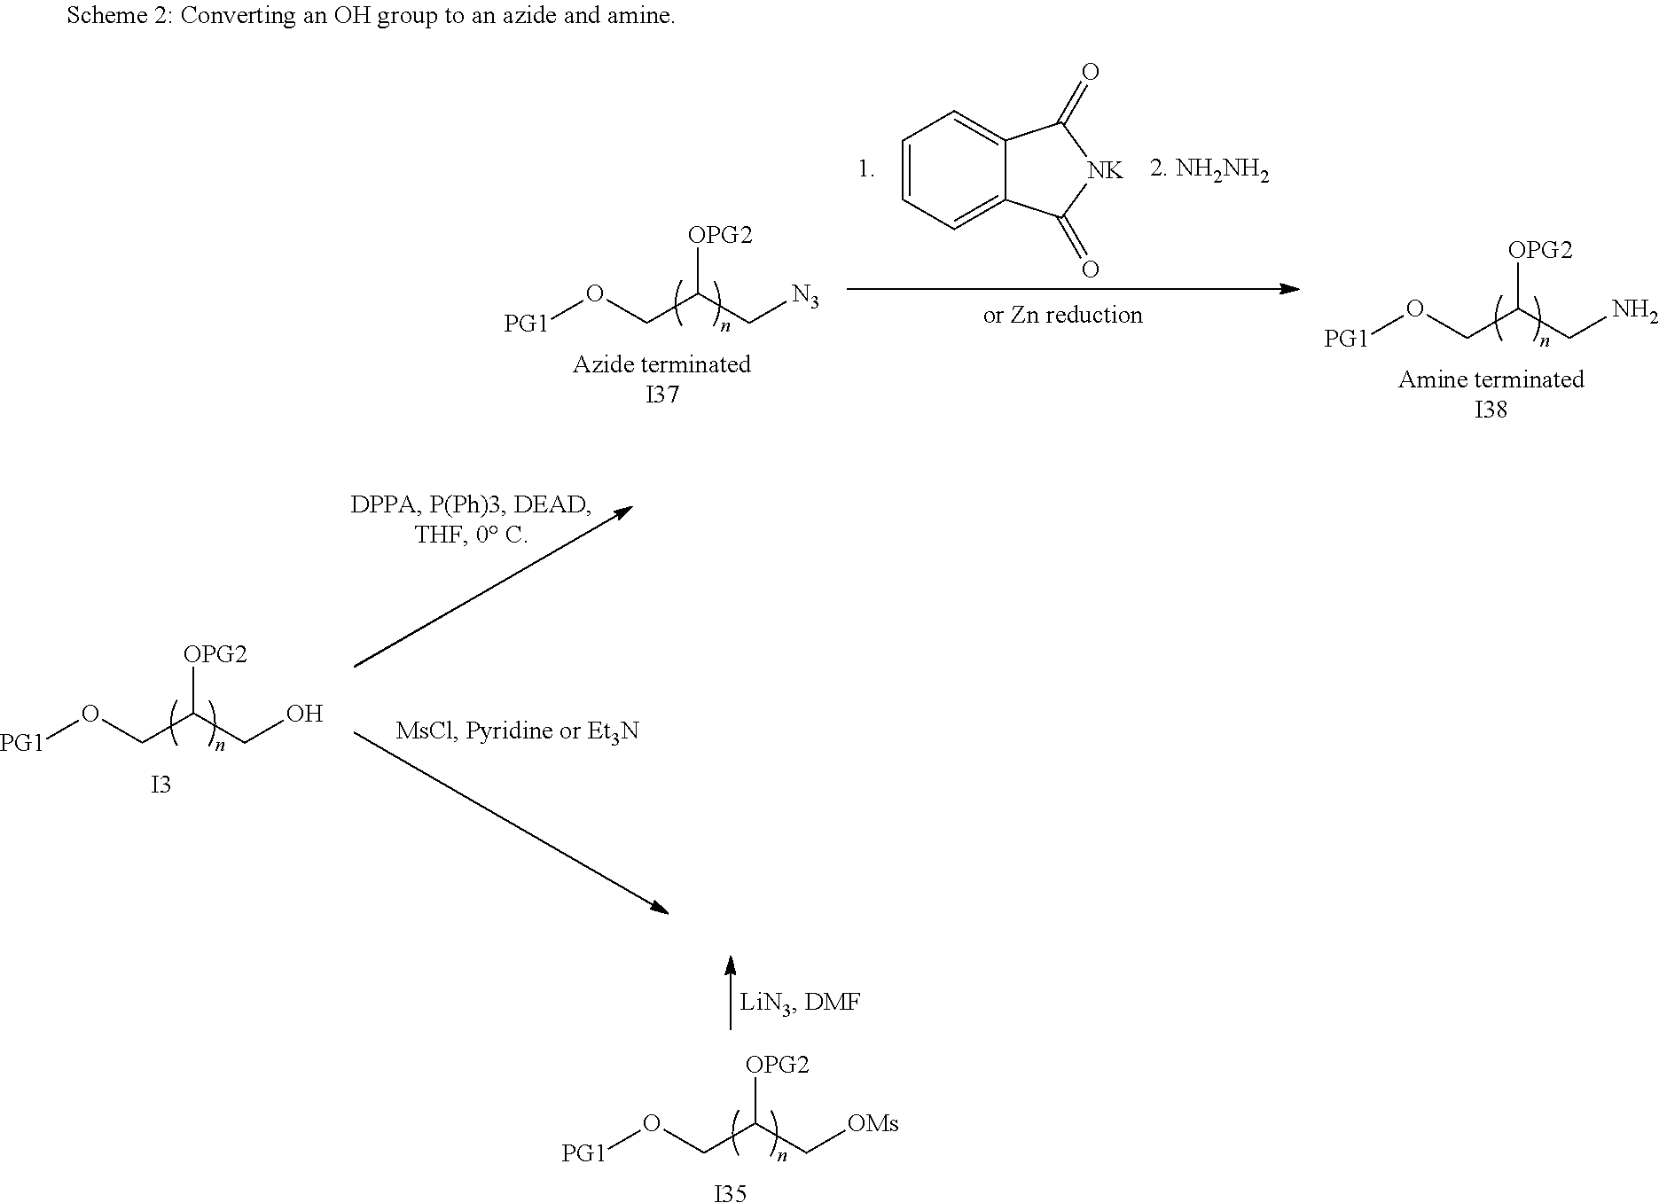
[PG1]OCC(CO)[OPG2].[I3].[PG1]OCC(C[OMs])[OPG2].[I35].[PG1]OCC(C[N3])[OPG2].[Azide terminatedI37].C1=CC=C2C(=C1)C(=O)[NK]C2=O.[PG1]OCC(CN)[OPG2].[Amine terminatedI38]
